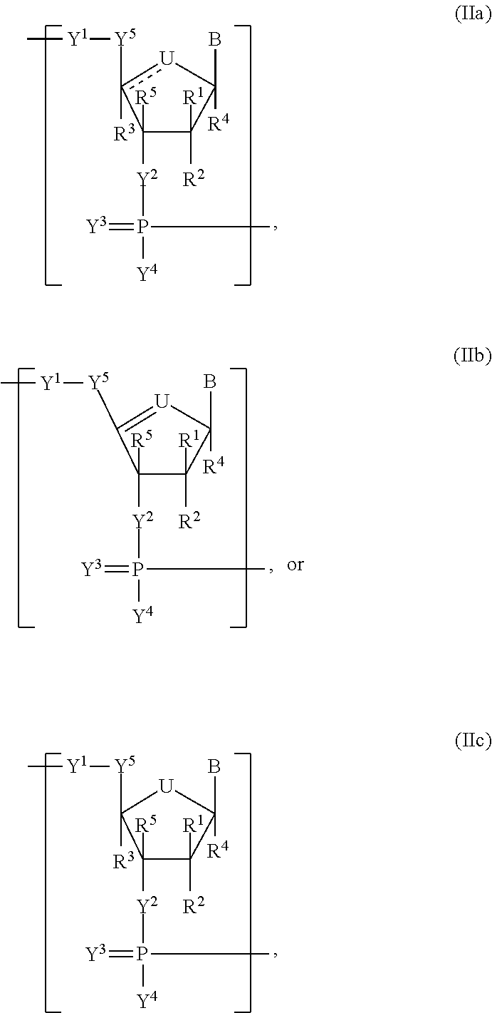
C1([R5])([Y2]P([Y4])(C)=[Y3])C([R1])([R2])C(B)([R4])[U]c1([Y5][Y1]C)[R3].C1([R5])([Y2]P([Y4])(C)=[Y3])C([R1])([R2])C(B)([R4])[U]C1([Y5][Y1]C)[R3].C1([R5])([Y2]P([Y4])(C)=[Y3])C([R1])([R2])C(B)([R4])[U]=C1[Y5][Y1]C
